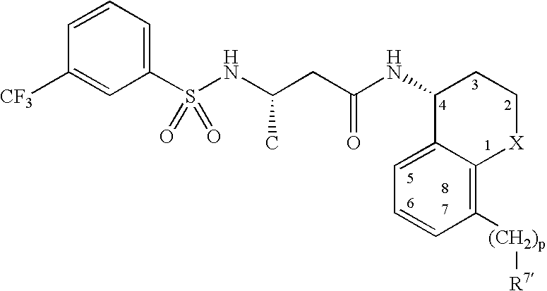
C1=CC=C(S(NC(CC(NC2C3=CC=CC([(CH2)p][R7])=C3[X]CC2)=O)C)(=O)=O)C=C1[CF3]
